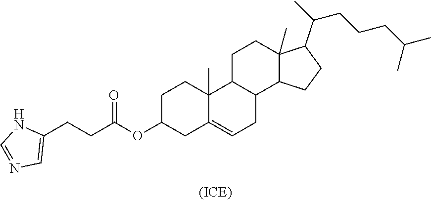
C1=NC=C(CCC(OC2CC3=CCC4C(C3(C)CC2)CCC2(C)C4CCC2C(C)CCCC(C)C)=O)N1
